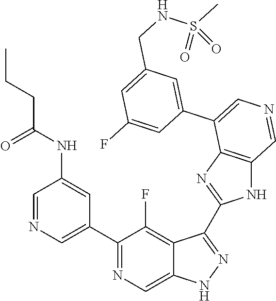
C1(C2=CN=CC(NC(=O)CCC)=C2)=NC=C2C(=C1F)C(C1=NC3=C(N1)C=NC=C3C1=CC(CNS(C)(=O)=O)=CC(F)=C1)=NN2
